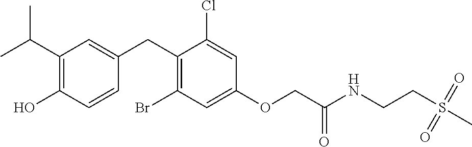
C1(CC2=CC(C(C)C)=C(O)C=C2)=C(Br)C=C(OCC(NCCS(C)(=O)=O)=O)C=C1Cl
